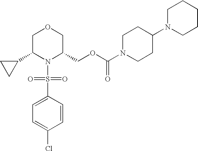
C1(C2N(S(=O)(=O)C3=CC=C(Cl)C=C3)C(COC(=O)N3CCC(N4CCCCC4)CC3)COC2)CC1
